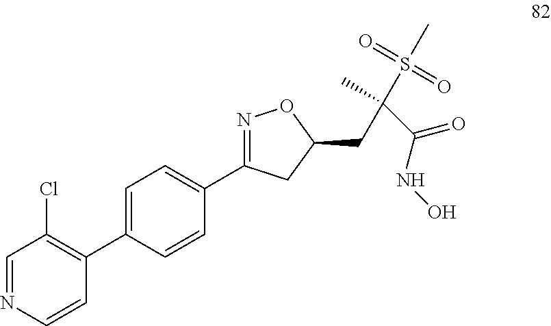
C1=CN=CC(Cl)=C1C1=CC=C(C2=NOC(CC(C(NO)=O)(C)S(=O)(=O)C)C2)C=C1
